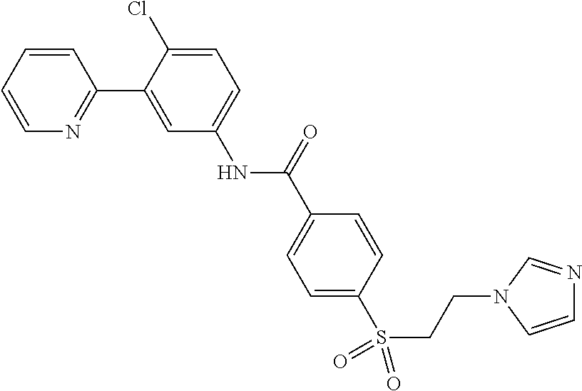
C1=CC=CN=C1C1=CC(NC(C2=CC=C(S(=O)(=O)CCN3C=CN=C3)C=C2)=O)=CC=C1Cl
